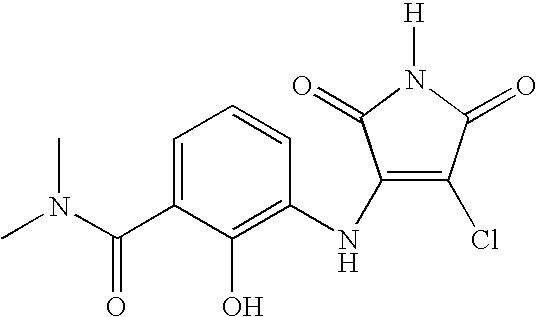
C1=C(C(N(C)C)=O)C(O)=C(NC2=C(Cl)C(=O)N([H])C2=O)C=C1
